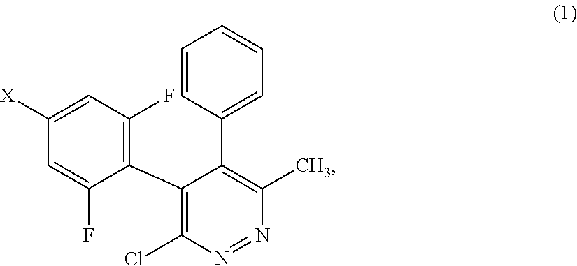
C1([X])=CC(F)=C(C2=C(Cl)N=NC(C)=C2C2=CC=CC=C2)C(F)=C1
